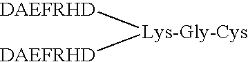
[Lys-Gly-Cys]([DAEFRHD])[DAEFRHD]
